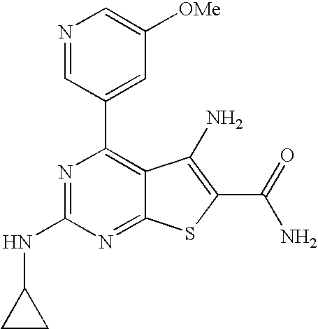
N1=C(NC2CC2)N=C2C(=C1C1=CC([OMe])=CN=C1)C(N)=C(C(N)=O)S2
